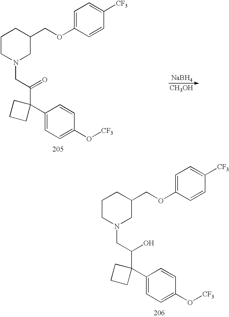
C1CN(CC(C2(C3=CC=C(O[CF3])C=C3)CCC2)O)CC(COC2=CC=C([CF3])C=C2)C1.C1CN(CC(C2(C3=CC=C(O[CF3])C=C3)CCC2)=O)CC(COC2=CC=C([CF3])C=C2)C1.[NaBH4].[CH3OH]
